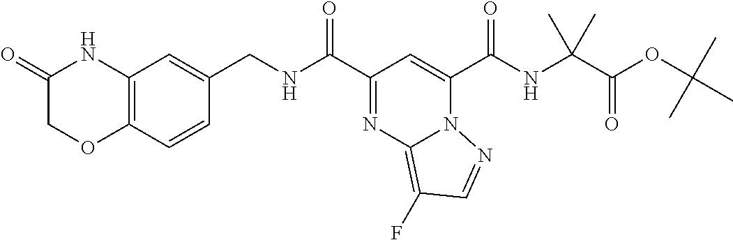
C(C1=NC2=C(F)C=NN2C(C(=O)NC(C(OC(C)(C)C)=O)(C)C)=C1)(=O)NCC1=CC2=C(C=C1)OCC(=O)N2
